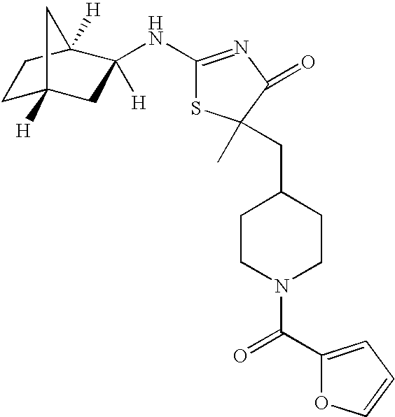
C1C2([H])CC([H])(NC3=NC(=O)C(C)(CC4CCN(C(C5=CC=CO5)=O)CC4)S3)C([H])(C1)C2
